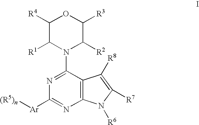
C1([R4])C([R1])N(C2=NC([Ar][(R5)n])=NC3=C2C([R8])=C([R7])N3[R6])C([R2])C([R3])O1
